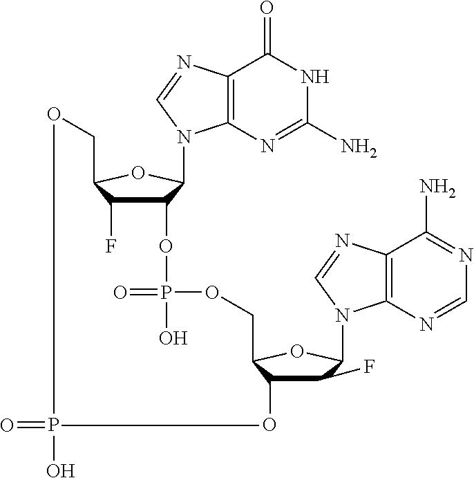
C12=C(N=C(N)NC1=O)N(C1C(OP(=O)(O)OCC3C(O)C(F)C(N4C5=C(C(N)=NC=N5)N=C4)O3)C(F)C(CO)O1)C=N2.O=PO
